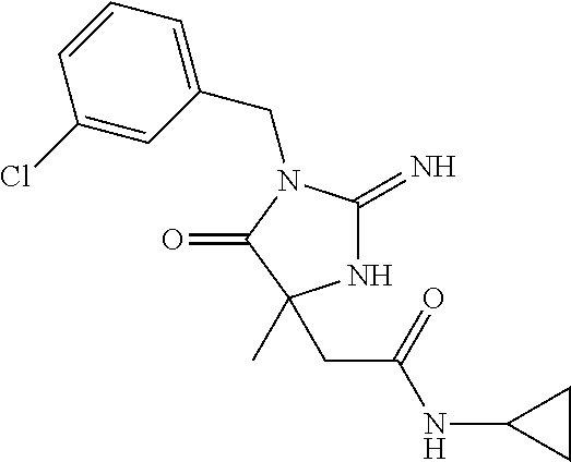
N1C(=N)N(CC2=CC=CC(Cl)=C2)C(=O)C1(C)CC(NC1CC1)=O
